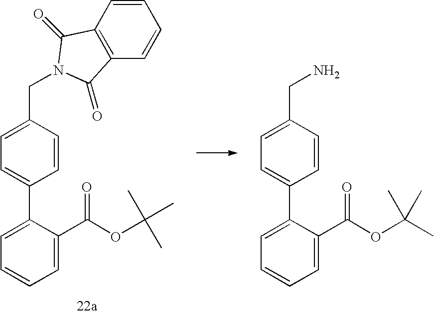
C1(C2=CC=CC=C2C(OC(C)(C)C)=O)=CC=C(CN2C(=O)C3=C(C=CC=C3)C2=O)C=C1.C1(C2=CC=CC=C2C(OC(C)(C)C)=O)=CC=C(CN)C=C1
